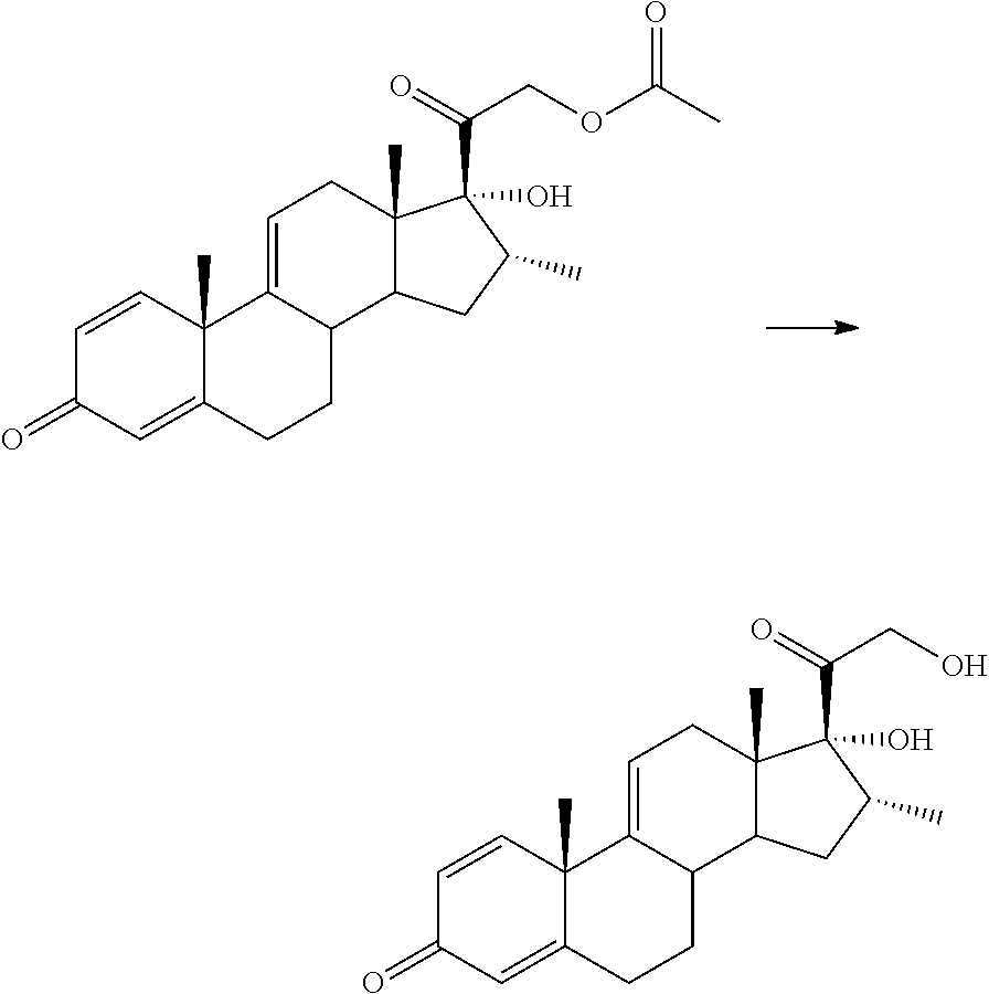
C1=CC2(C)C(=CC1=O)CCC1C2=CCC2(C)C1CC(C)C2(C(=O)CO)O.C1=CC2(C)C(=CC1=O)CCC1C2=CCC2(C)C1CC(C)C2(C(=O)COC(C)=O)O
